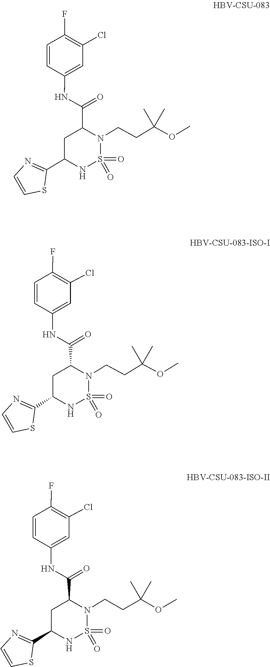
S1(=O)(=O)NC(C2=NC=CS2)CC(C(NC2=CC(Cl)=C(F)C=C2)=O)N1CCC(OC)(C)C.O=S1(=O)N(CCC(OC)(C)C)C(C(NC2=CC(Cl)=C(F)C=C2)=O)CC(C2=NC=CS2)N1.O=S1(=O)N(CCC(OC)(C)C)C(C(NC2=CC(Cl)=C(F)C=C2)=O)CC(C2=NC=CS2)N1
